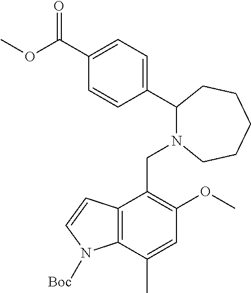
C1(C2N(CC3=C(OC)C=C(C)C4=C3C=CN4[Boc])CCCCC2)=CC=C(C(OC)=O)C=C1
